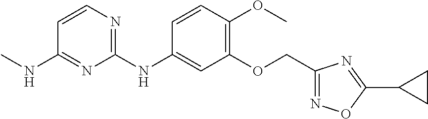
C1=CN=C(NC2=CC(OCC3=NOC(C4CC4)=N3)=C(OC)C=C2)N=C1NC
